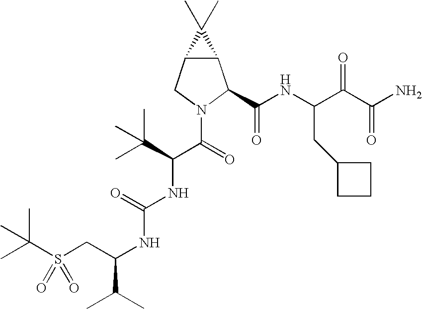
C12C(CN(C(=O)C(C(C)(C)C)NC(NC(CS(C(C)(C)C)(=O)=O)C(C)C)=O)C1C(NC(C(C(N)=O)=O)CC1CCC1)=O)C2(C)C
